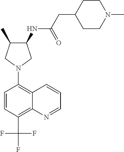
C1(NC(CC2CCN(C)CC2)=O)C(C)CN(C2=C3C(=C(C(F)(F)F)C=C2)N=CC=C3)C1
